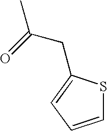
CC(=O)CC1=CC=CS1
